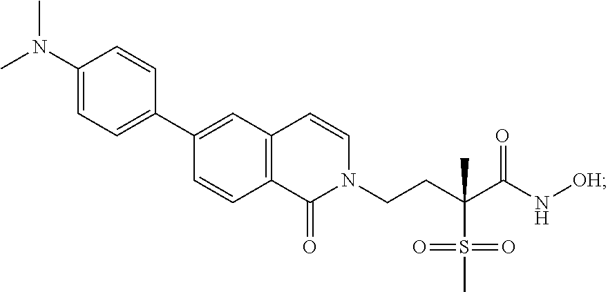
CN(C1=CC=C(C2=CC3=C(C=C2)C(=O)N(CCC(C(N[OH])=O)(C)S(C)(=O)=O)C=C3)C=C1)C
